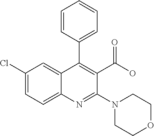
C1(Cl)=CC=C2C(=C1)C(C1=CC=CC=C1)=C(C(O)=O)C(N1CCOCC1)=N2
